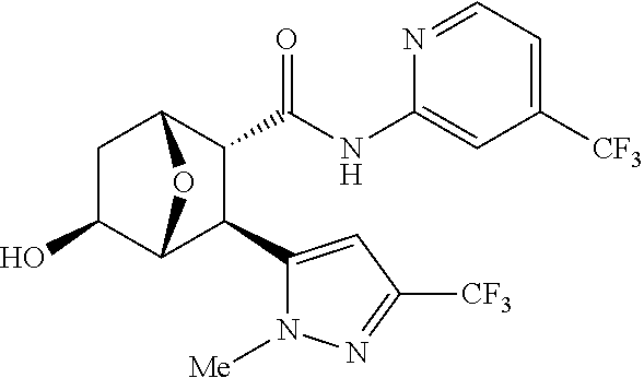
OC1CC2C(C(NC3=CC([CF3])=CC=N3)=O)C(C3=CC([CF3])=NN3[Me])C1O2
